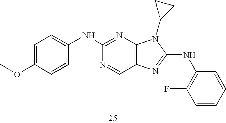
C1=C(OC)C=CC(NC2=NC3=C(C=N2)N=C(NC2=C(F)C=CC=C2)N3C2CC2)=C1
